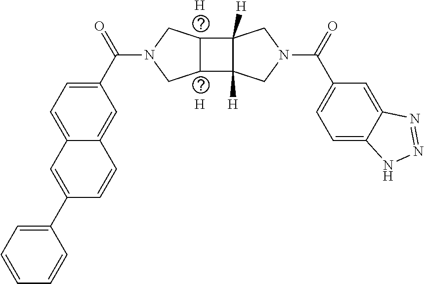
[H].[H].C1=C(C(N2CC3C(C4([H])C3([H])CN(C(C3=CC=C5C(=C3)N=NN5)=O)C4)C2)=O)C=C2C(=C1)C=C(C1=CC=CC=C1)C=C2
